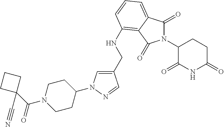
C1(CNC2=C3C(=CC=C2)C(=O)N(C2C(=O)NC(=O)CC2)C3=O)=CN(C2CCN(C(=O)C3(C#N)CCC3)CC2)N=C1
